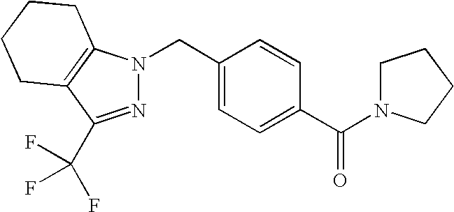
N1(CC2=CC=C(C(N3CCCC3)=O)C=C2)N=C(C(F)(F)F)C2=C1CCCC2
